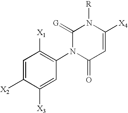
C1=C([X2])C([X3])=CC(N2C(=O)C=C([X4])N([R])C2=[G])=C1[X1]
